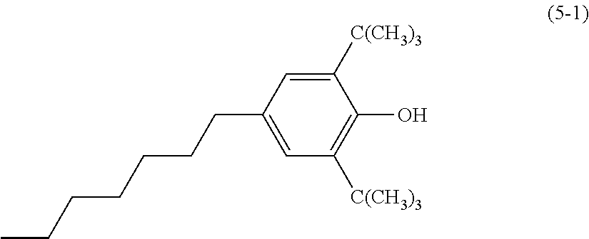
C1=C(CCCCCCC)C=C([C(CH3)3])C(O)=C1[C(CH3)3]
